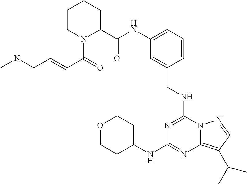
C1(C(NC2=CC=CC(CNC3=NC(NC4CCOCC4)=NC4=C(C(C)C)C=NN34)=C2)=O)CCCCN1C(C=CCN(C)C)=O
